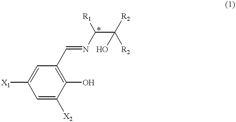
C1=C([X2])C(O)=C(C=NC(C([R2])([R2])O)[R1])C=C1[X1]
